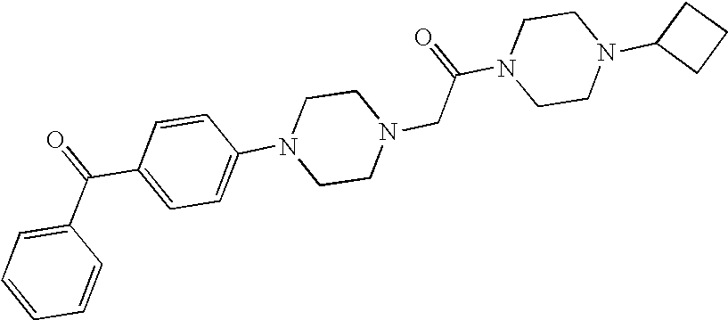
C1=CC(N2CCN(CC(N3CCN(C4CCC4)CC3)=O)CC2)=CC=C1C(C1=CC=CC=C1)=O
